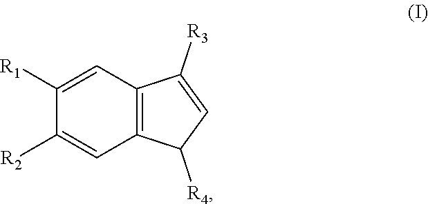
C1([R1])=CC2=C(C=C1[R2])C([R4])C=C2[R3]
